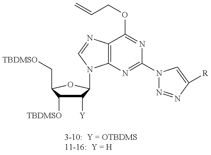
C1([Y])C([TBDMSO])C(C[TBDMSO])OC1N1C2=C(N=C1)C(OCC=C)=NC(N1N=NC([R])=C1)=N2
